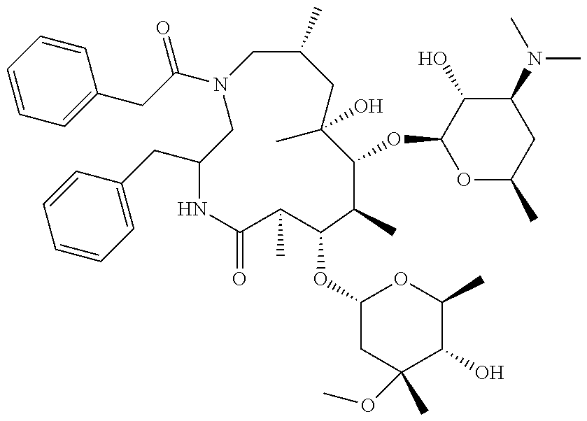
C1=CC=CC(CC(N2CC(C)CC(C)(O)C(OC3OC(C)CC(N(C)C)C3O)C(C)C(OC3CC(OC)(C)C(O)C(C)O3)C(C)C(=O)NC(CC3=CC=CC=C3)C2)=O)=C1
